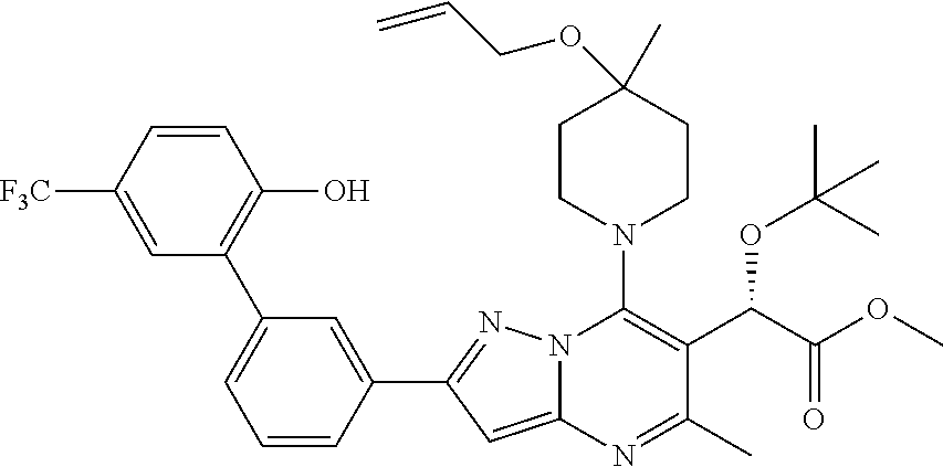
C1CN(C2=C(C(C(OC)=O)OC(C)(C)C)C(C)=NC3=CC(C4=CC(C5=C(O)C=CC([F3C])=C5)=CC=C4)=NN32)CCC1(C)OCC=C
